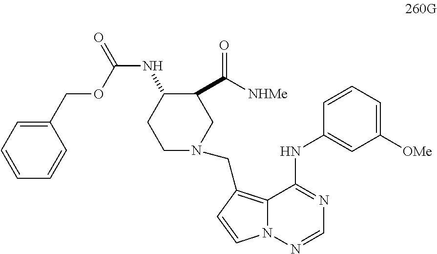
C1(COC(NC2CCN(CC3=C4N(C=C3)N=CN=C4NC3=CC([OMe])=CC=C3)CC2C(=O)[NHMe])=O)=CC=CC=C1
